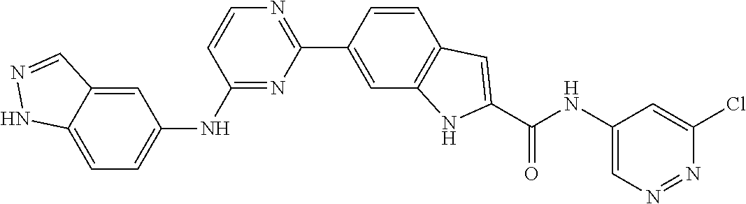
C1(NC2=CC=C3C(=C2)C=NN3)=NC(C2=CC3=C(C=C2)C=C(C(NC2=CN=NC(Cl)=C2)=O)N3)=NC=C1
